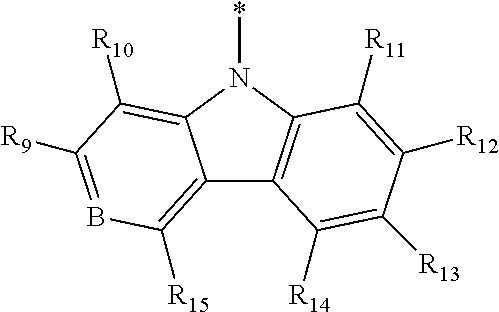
C12=C([R15])B=C([R9])C([R10])=C1N(*)C1=C2C([R14])=C([R13])C([R12])=C1[R11]
